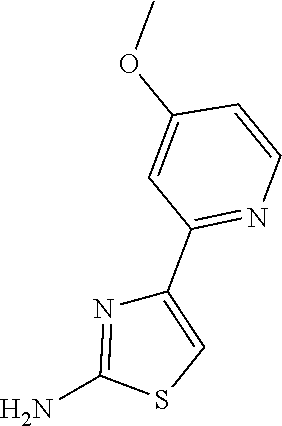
NC1=NC(C2=NC=CC(OC)=C2)=CS1
